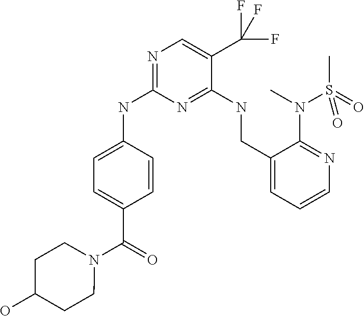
C1=C(NC2=NC=C(C(F)(F)F)C(NCC3=CC=CN=C3N(C)S(C)(=O)=O)=N2)C=CC(C(=O)N2CCC(O)CC2)=C1
